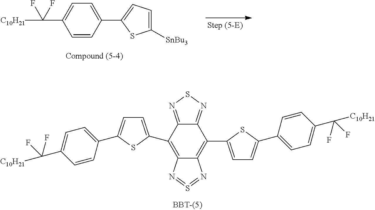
C1=CC(C([C10H21])(F)F)=CC=C1C1=CC=C([SnBu3])S1.C12=NSN=C1C(C1=CC=C(C3=CC=C(C([C10H21])(F)F)C=C3)S1)=C1C(=C2C2=CC=C(C3=CC=C(C([C10H21])(F)F)C=C3)S2)N=S=N1
